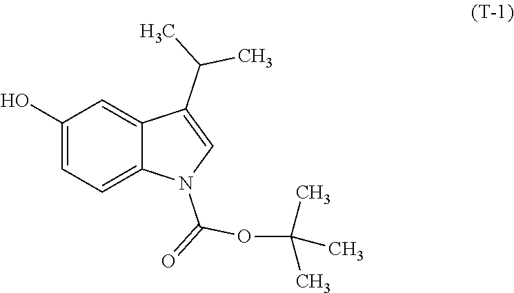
CC(C)C1=CN(C(OC(C)(C)C)=O)C2=CC=C(O)C=C12
